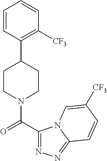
C1=CC(C2CCN(C(C3=NN=C4N3C=C([CF3])C=C4)=O)CC2)=C([CF3])C=C1
